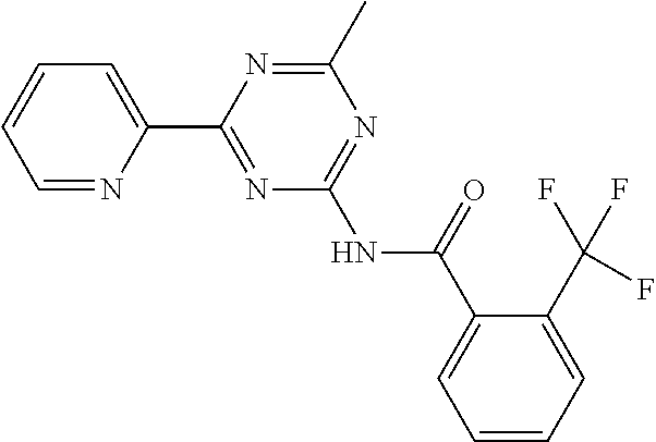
C1=NC(C2=NC(NC(C3=CC=CC=C3C(F)(F)F)=O)=NC(C)=N2)=CC=C1
